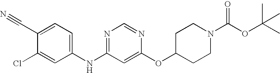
C1(C#N)=CC=C(NC2=NC=NC(OC3CCN(C(OC(C)(C)C)=O)CC3)=C2)C=C1Cl
